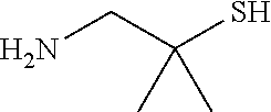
NCC(S)(C)C
